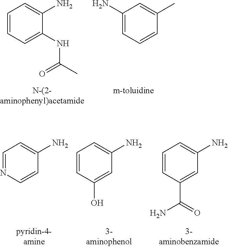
C1=CC=C(NC(=O)C)C(N)=C1.C1(N)=CC=CC(C)=C1.C1=NC=CC(N)=C1.C1=CC(O)=CC(N)=C1.C1=CC(C(N)=O)=CC(N)=C1
